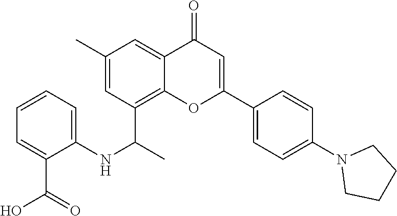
C1CN(C2=CC=C(C3=CC(=O)C4=CC(C)=CC(C(C)NC5=CC=CC=C5C(O)=O)=C4O3)C=C2)CC1
